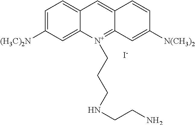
C1=C([(H3C)2N])C=C2C(=C1)C=C1C(=[N+]2CCCNCCN)C=C([N(CH3)2])C=C1.[I-]
